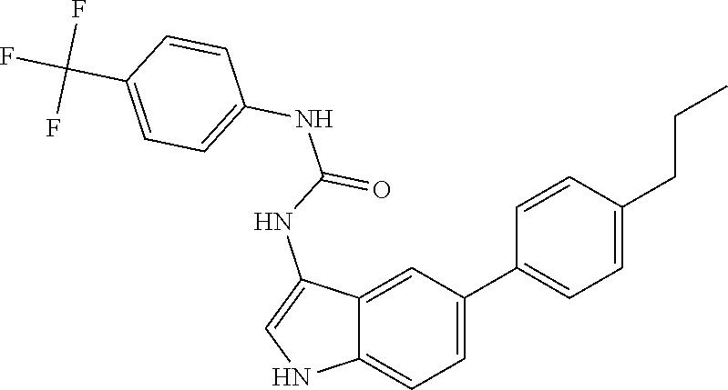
C12=CC=C(C3=CC=C(CCC)C=C3)C=C1C(NC(NC1=CC=C(C(F)(F)F)C=C1)=O)=CN2
